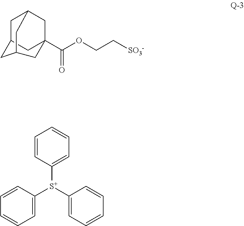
C1C2CC3(C(OCC[SO3-])=O)CC1CC(C2)C3.C1=CC([S+](C2=CC=CC=C2)C2=CC=CC=C2)=CC=C1
